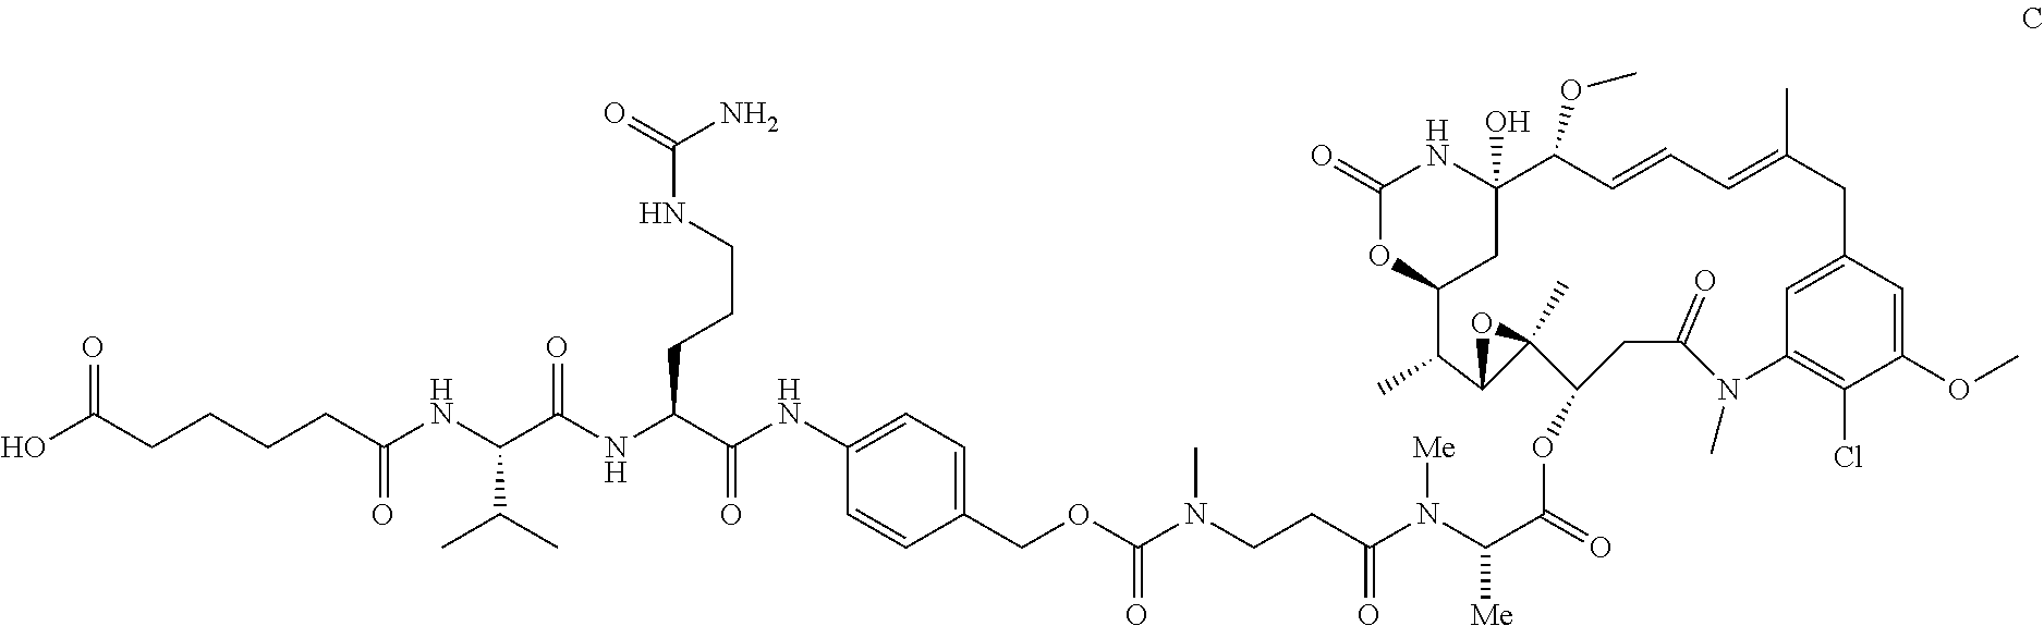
C1(OC)=CC2=CC(=C1Cl)N(C)C(=O)CC(OC(C(N(C(CCN(C)C(=O)OCC1=CC=C(NC(C(NC(C(NC(CCCCC(O)=O)=O)C(C)C)=O)CCCNC(=O)N)=O)C=C1)=O)[Me])[Me])=O)C1(C)OC1C(C)C1OC(=O)NC(O)(C(OC)C=CC=C(C)C2)C1
